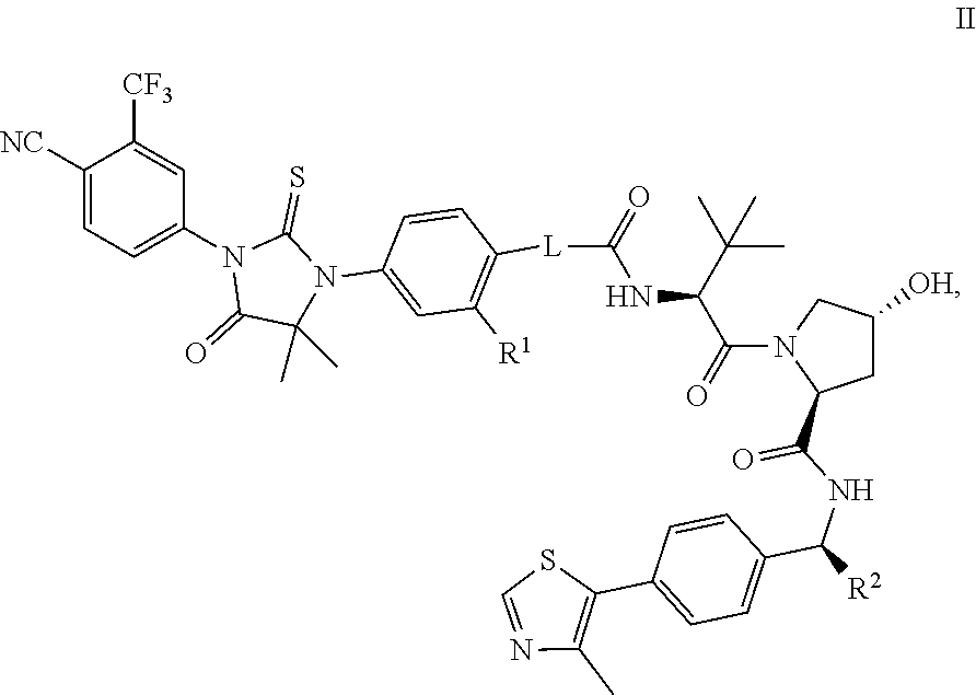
C1([NC])=CC=C(N2C(=O)C(C)(C)N(C3=CC([R1])=C([L]C(=O)NC(C(=O)N4C(C(NC([R2])C5=CC=C(C6=C(C)N=CS6)C=C5)=O)CC([OH])C4)C(C)(C)C)C=C3)C2=S)C=C1[CF3]
